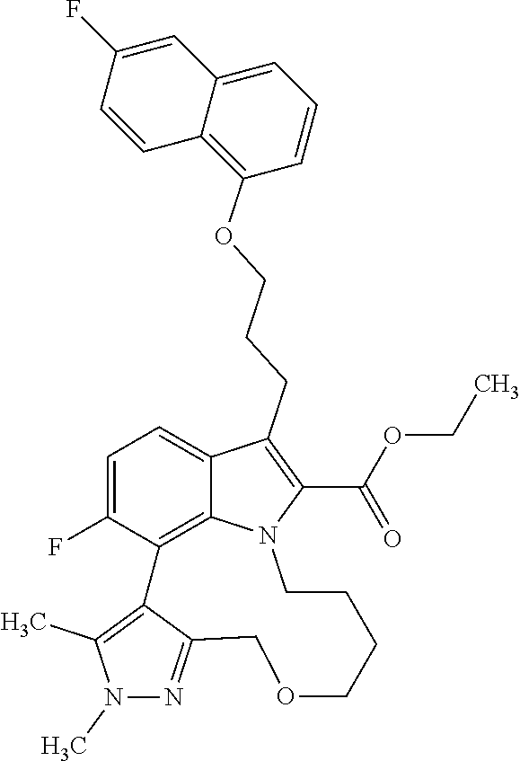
C12=C(OCCCC3=C(C(OCC)=O)N4C5=C(C(F)=CC=C53)C3=C(C)N(C)N=C3COCCCC4)C=CC=C1C=C(F)C=C2
